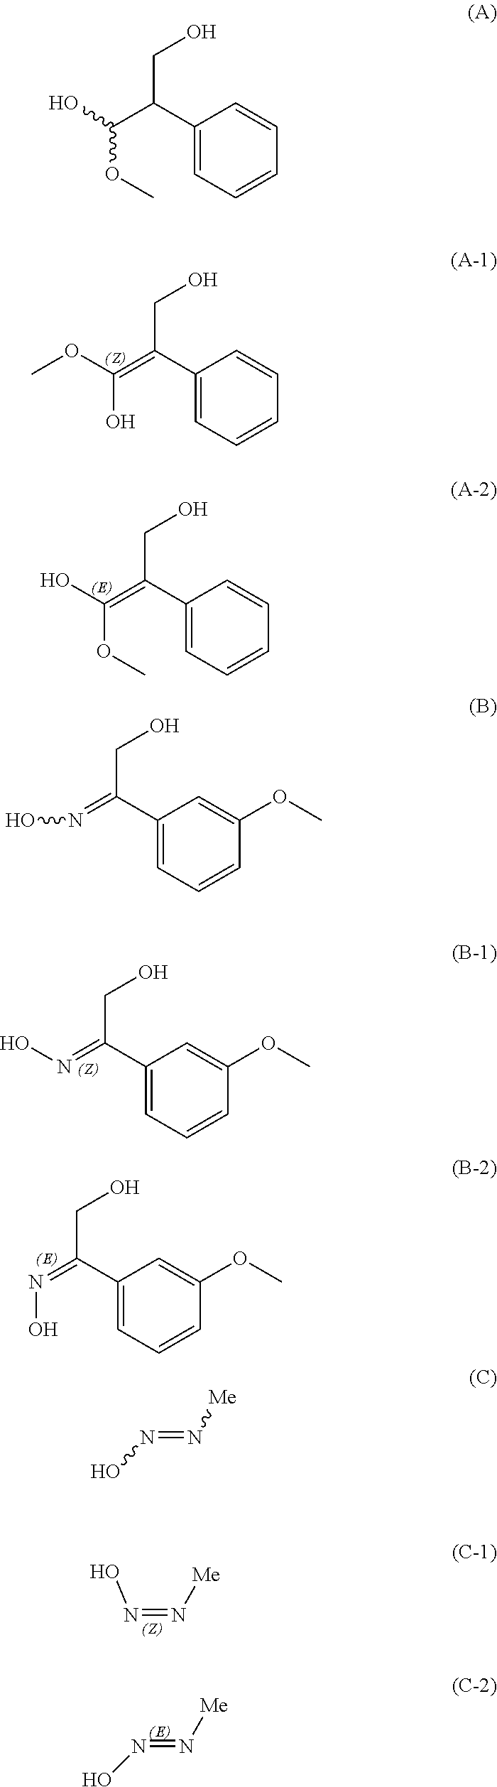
C1(C(=C(O)OC)CO)=CC=CC=C1.C1(C(=C(OC)O)CO)=CC=CC=C1.C1(C(=NO)CO)=CC=CC(OC)=C1.C1(C(=NO)CO)=CC=CC(OC)=C1.N(=N[Me])O.N(=N[Me])O.C1(C(C(OC)O)CO)=CC=CC=C1.C1(C(=NO)CO)=CC=CC(OC)=C1.N(=N[Me])O
